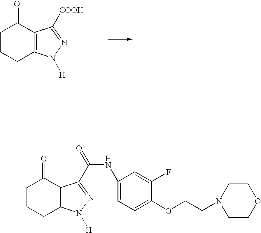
C1CCC2=C(C1=O)C([COOH])=NN2[H].C1CCC2=C(C1=O)C(C(NC1=CC=C(OCCN3CCOCC3)C(F)=C1)=O)=NN2[H]
